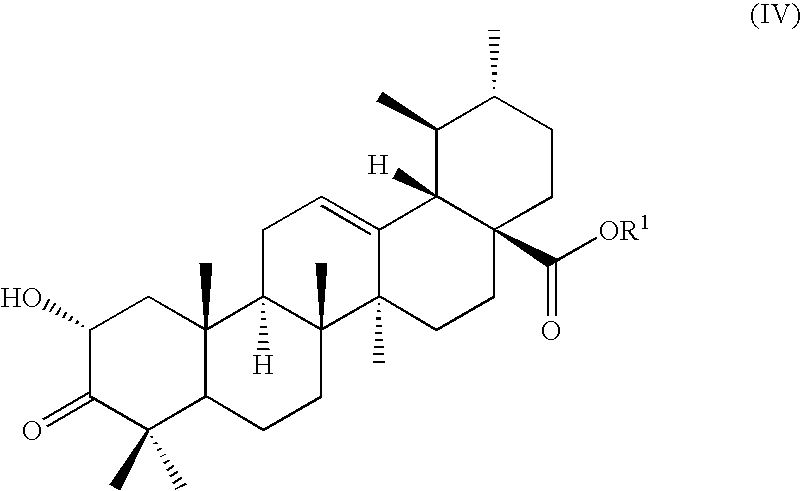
C1(O)C(=O)C(C)(C)C2C(C)(C1)C1([H])C(C)(CC2)C2(C)C(=CC1)C1([H])C(C([OR1])=O)(CC2)CCC(C)C1C
